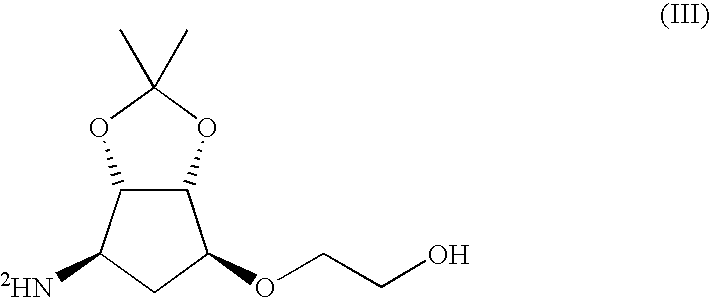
C12C(C([2HN])CC1OCCO)OC(C)(C)O2
